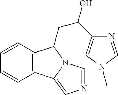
C1=CC=CC2=C1C(CC(O)C1=CN(C)C=N1)N1C2=CN=C1
